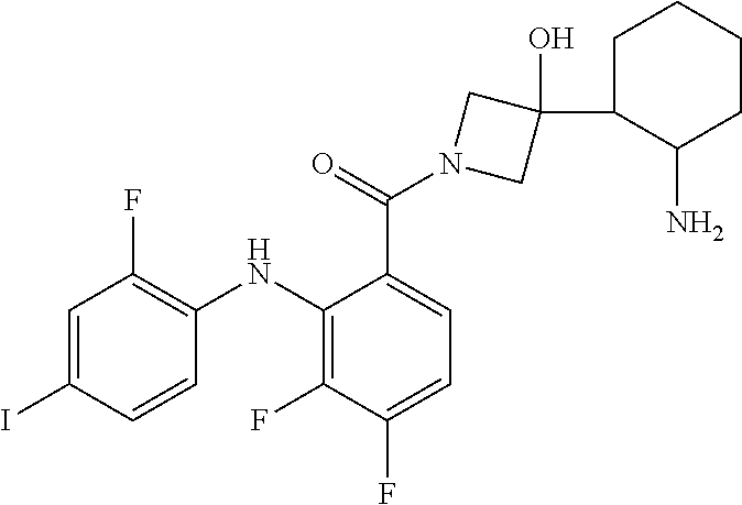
C1=C(I)C=CC(NC2=C(F)C(F)=CC=C2C(=O)N2CC(O)(C3C(N)CCCC3)C2)=C1F
